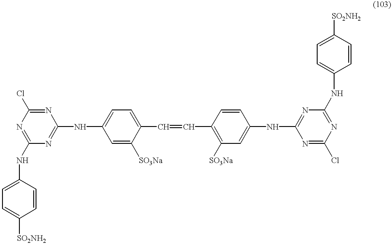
N1=C(NC2=CC=C([SO2NH2])C=C2)N=C(NC2=CC=C(C=CC3=C([SO3Na])C=C(NC4=NC(NC5=CC=C([SO2NH2])C=C5)=NC(Cl)=N4)C=C3)C([SO3Na])=C2)N=C1Cl
